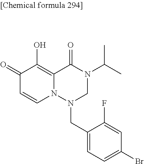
C1(=O)C=CN2C(=C1O)C(=O)N(C(C)C)CN2CC1=CC=C(Br)C=C1F
